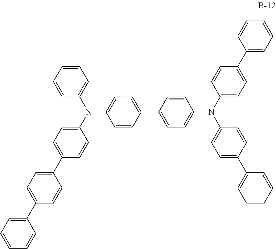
C1=CC=CC(N(C2=CC=C(C3=CC=C(C4=CC=CC=C4)C=C3)C=C2)C2=CC=C(C3=CC=C(N(C4=CC=C(C5=CC=CC=C5)C=C4)C4=CC=C(C5=CC=CC=C5)C=C4)C=C3)C=C2)=C1
